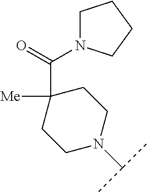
C1([Me])(C(=O)N2CCCC2)CCN(C(C)C)CC1
